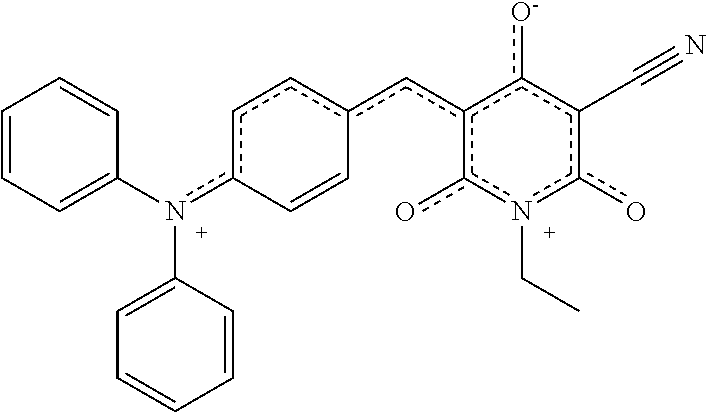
C1=CC=C(n(c2ccc(cc3c(o)n(CC)c(o)c(C#N)c3[o-])C=C2)C2=CC=CC=C2)C=C1
